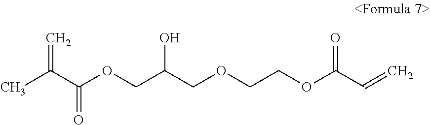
CC(C(OCC(COCCOC(C=C)=O)O)=O)=C
